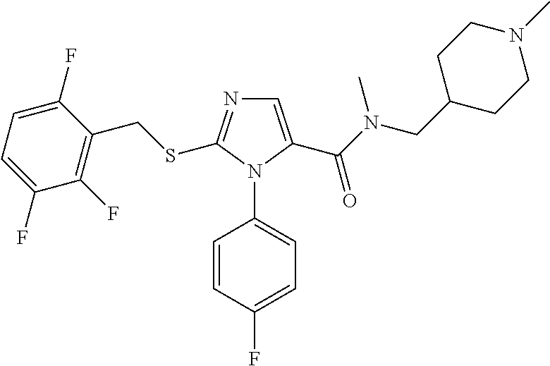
C1=C(C(N(CC2CCN(C)CC2)C)=O)N(C2=CC=C(F)C=C2)C(SCC2=C(F)C(F)=CC=C2F)=N1
